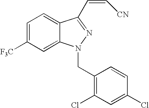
C1=C([F3C])C=C2C(=C1)C(C=C[CN])=NN2CC1=C(Cl)C=C(Cl)C=C1
